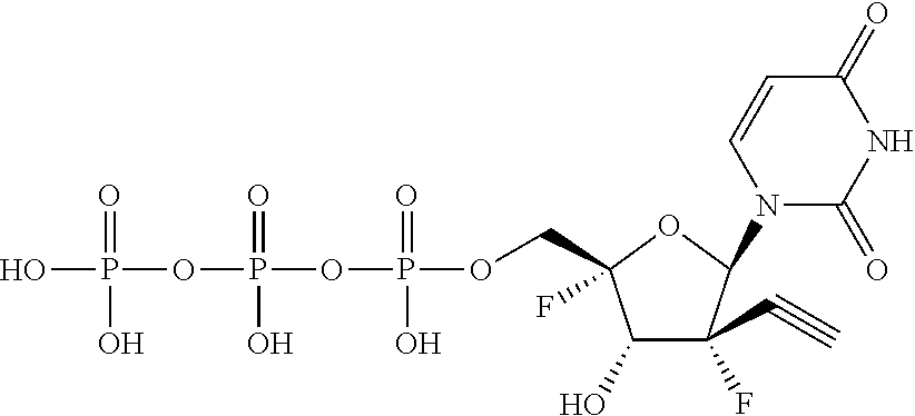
OP(=O)(OP(=O)(O)OP(=O)(O)OCC1(F)C(O)C(F)(C#C)C(N2C(=O)NC(=O)C=C2)O1)O
